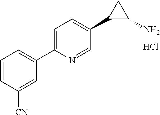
C1=CC([CN])=CC(C2=CC=C(C3C(N)C3)C=N2)=C1.Cl
